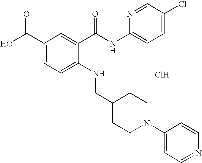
C1(C(O)=O)=CC=C(NCC2CCN(C3=CC=NC=C3)CC2)C(C(NC2=CC=C(Cl)C=N2)=O)=C1.Cl
